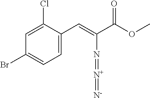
C1=C(C=C(C(OC)=O)N=[N+]=[N-])C(Cl)=CC(Br)=C1
